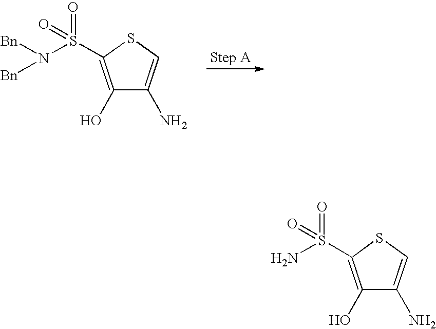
C1(O)=C(S(N([Bn])[Bn])(=O)=O)SC=C1N.C1(O)=C(S(N)(=O)=O)SC=C1N
